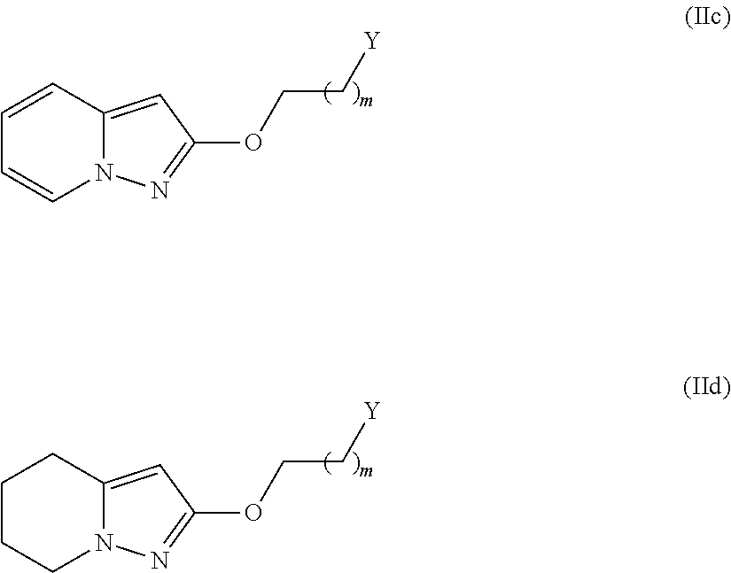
C1=CN2C(=CC(OCC[Y])=N2)C=C1.C1CN2C(=CC(OCC[Y])=N2)CC1
